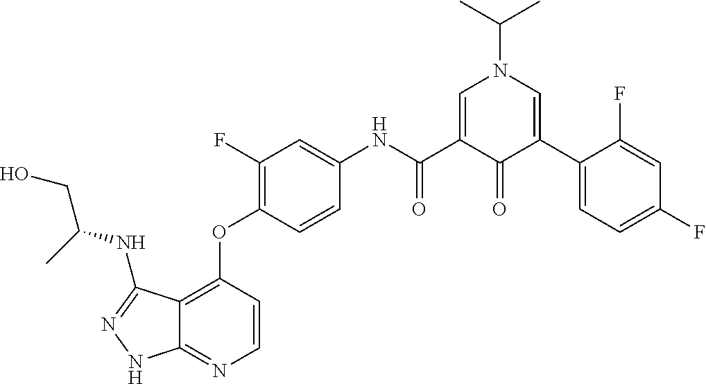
C12=C(OC3=C(F)C=C(NC(C4=CN(C(C)C)C=C(C5=CC=C(F)C=C5F)C4=O)=O)C=C3)C=CN=C1NN=C2NC(CO)C
